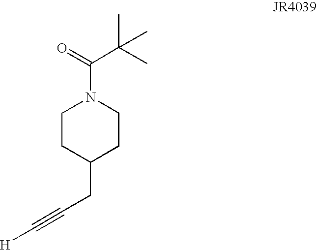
C1CC(CC#C[H])CCN1C(C(C)(C)C)=O
